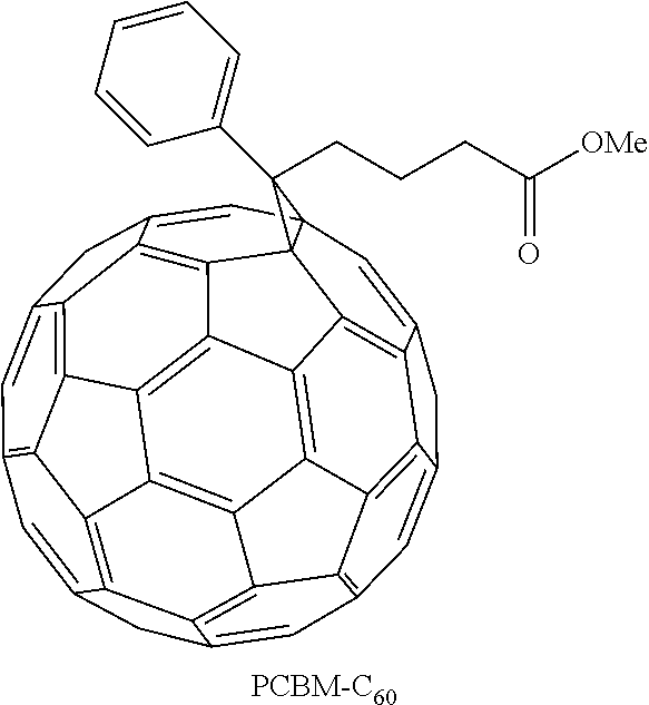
C1=C2CC3=CC45C=C6CC7=CC8=C9C%10=C%11C(=C8)CC8=CC1=C1C(=C8%11)C8=C%10C%10=C%11C(=C6C7=C9%10)C4(C4=C3C2=C1C8=C%114)C5(CCCC([OMe])=O)C1=CC=CC=C1.[PCBM-C60]
